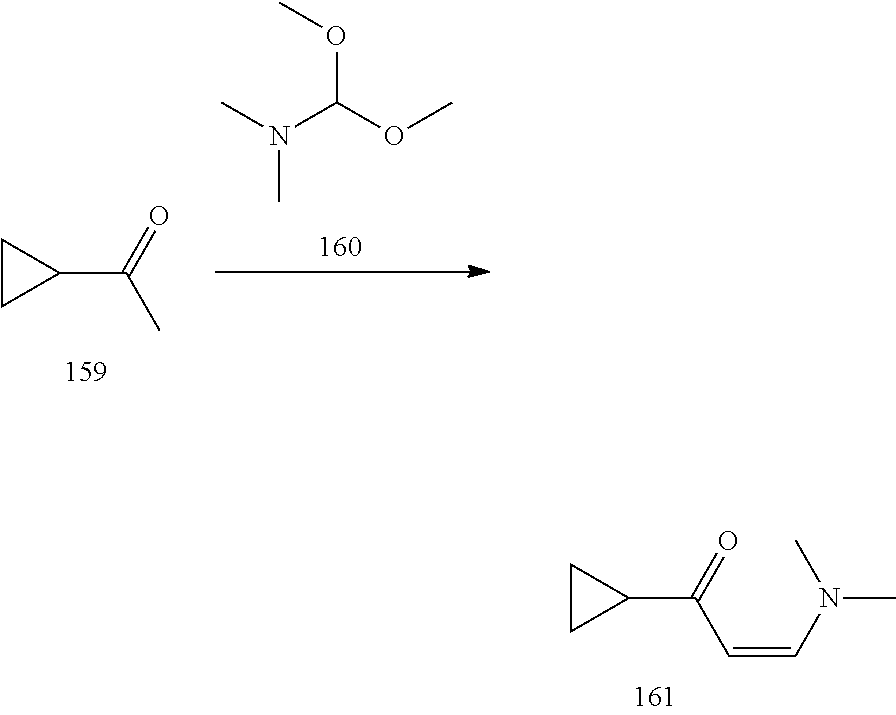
C1(C(=O)C)CC1.O(C(OC)N(C)C)C.C1(C(=O)C=CN(C)C)CC1
